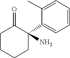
C1(C2(N)C(=O)CCCC2)=CC=CC=C1C
